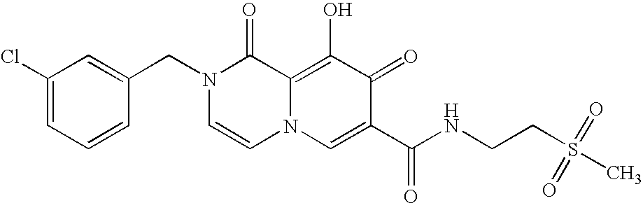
C1=C(CN2C=CN3C(=C(O)C(=O)C(C(NCCS(C)(=O)=O)=O)=C3)C2=O)C=CC=C1Cl
